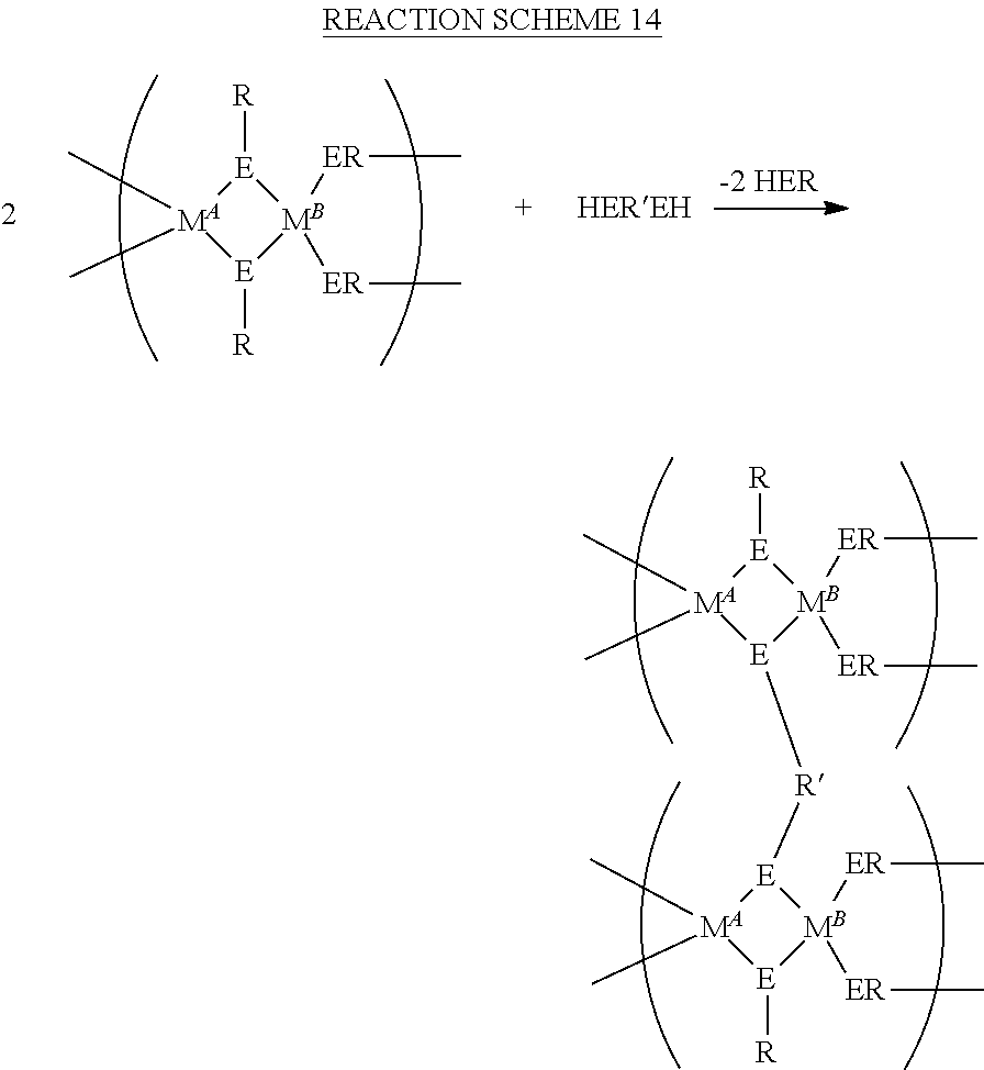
[E]1([R])[MA](C)(C)[E]([R])[MB]1([ER]C)[ER]C.[E]1([R])[MA](C)(C)[E]([R][E]2[MA](C)(C)[E]([R])[MB]2([ER]C)[ER]C)[MB]1([ER]C)[ER]C
